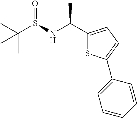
C(S(=O)NC(C1=CC=C(C2=CC=CC=C2)S1)C)(C)(C)C
